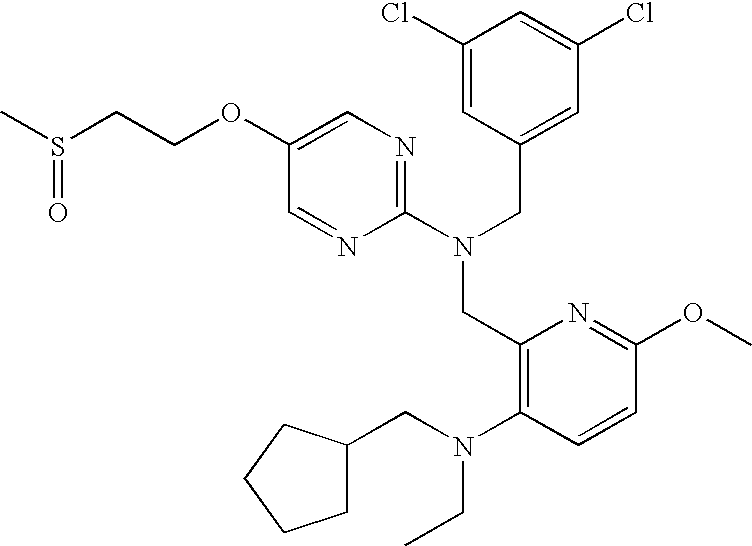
C1(OCCS(C)=O)=CN=C(N(CC2=CC(Cl)=CC(Cl)=C2)CC2=C(N(CC3CCCC3)CC)C=CC(OC)=N2)N=C1
